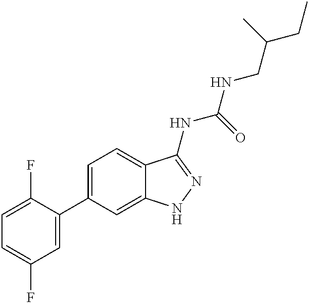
C1=C(F)C(C2=CC=C3C(=C2)NN=C3NC(NCC(CC)C)=O)=CC(F)=C1
